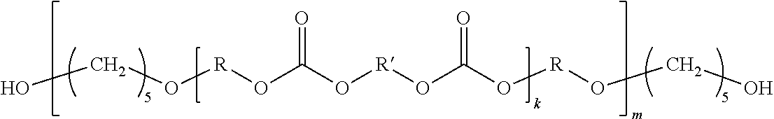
O([R]OC(O[R]OC(=O)O[R]OCO)=O)CO
